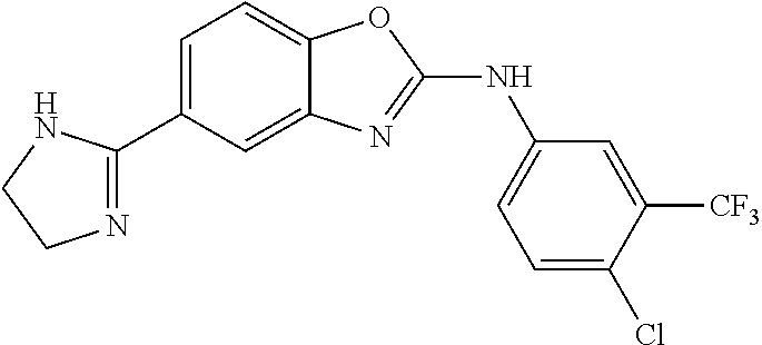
C1=C(C2=NCCN2)C=C2C(=C1)OC(NC1=CC=C(Cl)C([CF3])=C1)=N2
